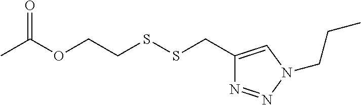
CC(OCCSSCC1=CN(CCC)N=N1)=O
